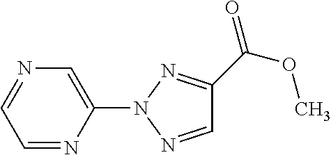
C1=NC=C(N2N=CC(C(OC)=O)=N2)N=C1
